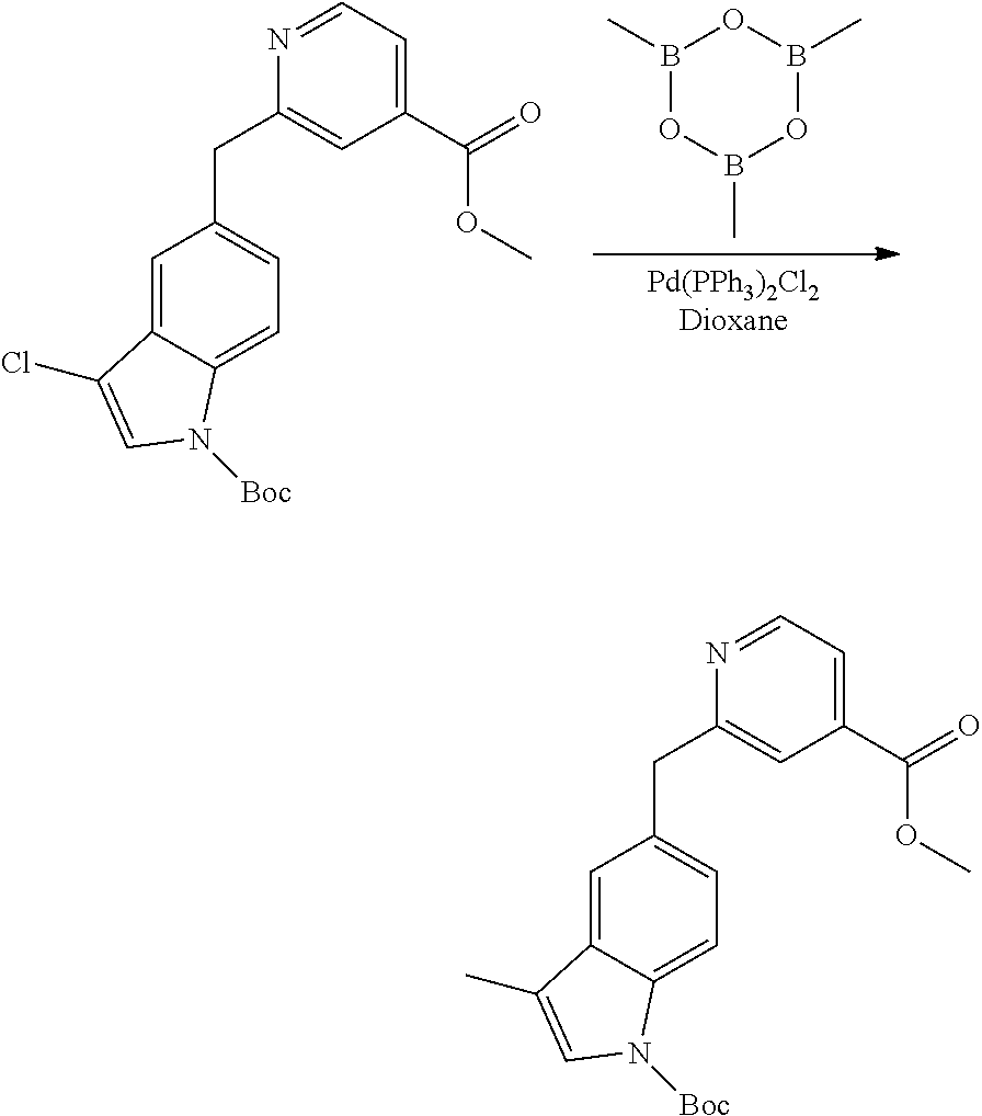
[Pd(PPh3)2Cl2Dioxane].B1(C)OB(C)OB(C)O1.C1=C2C(=CC=C1CC1=CC(C(OC)=O)=CC=N1)N([Boc])C=C2Cl.C1=C2C(=CC=C1CC1=CC(C(OC)=O)=CC=N1)N([Boc])C=C2C
